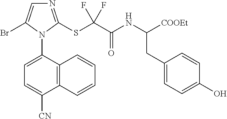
C12=C(C(N3C(Br)=CN=C3SC(C(NC([COOEt])CC3=CC=C(O)C=C3)=O)(F)F)=CC=C1[CN])C=CC=C2
